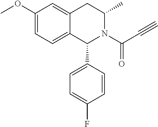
C1(OC)=CC=C2C(=C1)CC(C)N(C(C#C)=O)C2C1=CC=C(F)C=C1
